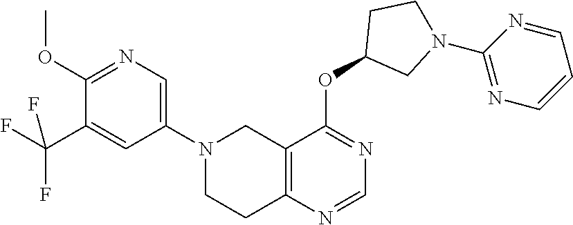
N1(C2=CN=C(OC)C(C(F)(F)F)=C2)CCC2=C(C1)C(OC1CN(C3=NC=CC=N3)CC1)=NC=N2
